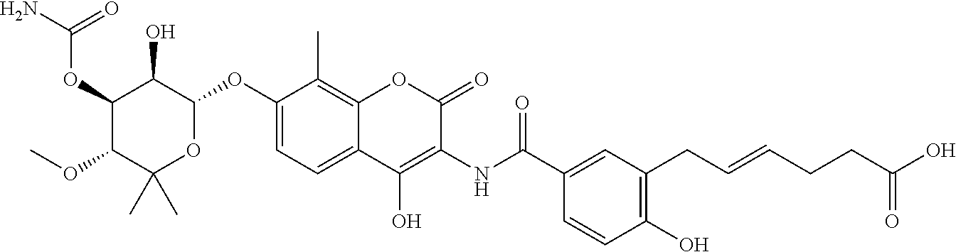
O(C1C(C)(C)OC(OC2=CC=C3C(=C2C)OC(=O)C(NC(C2=CC(CC=CCCC(O)=O)=C(O)C=C2)=O)=C3O)C(O)C1OC(N)=O)C
